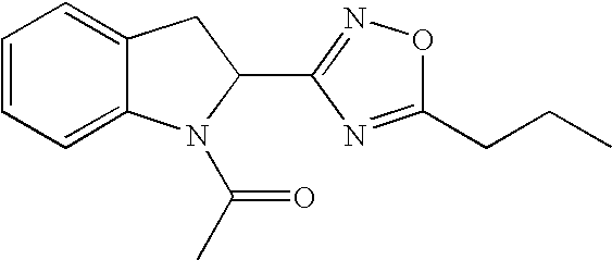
C12=CC=CC=C1CC(C1=NOC(CCC)=N1)N2C(C)=O
